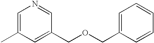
C1=C(C)C=C(COCC2=CC=CC=C2)C=N1
